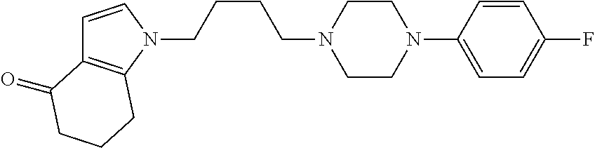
C1=CN(CCCCN2CCN(C3=CC=C(F)C=C3)CC2)C2=C1C(=O)CCC2
